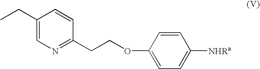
C1(CC)=CN=C(CCOC2=CC=C([NHRa])C=C2)C=C1
